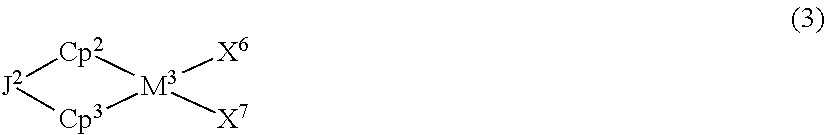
[Cp2]1[M3]([X6])([X7])[Cp3][J2]1
